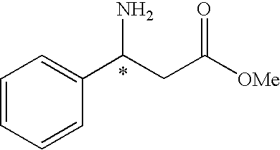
C1=CC=CC(C(CC([OMe])=O)N)=C1
